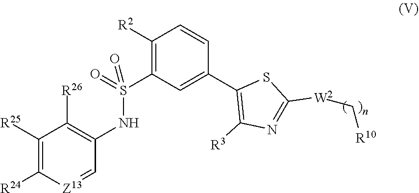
S(NC1=C([R26])C([R25])=C([R24])[Z13]=C1)(C1=C([R2])C=CC(C2=C([R3])N=C([W2]C[R10])S2)=C1)(=O)=O
